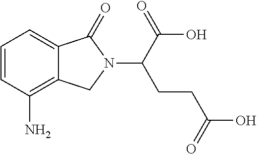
C1=CC(N)=C2C(=C1)C(=O)N(C(C(=O)O)CCC(O)=O)C2
